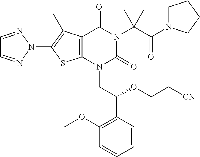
C12=C(N(CC(C3=C(OC)C=CC=C3)OCC[CN])C(=O)N(C(C(N3CCCC3)=O)(C)C)C1=O)SC(N1N=CC=N1)=C2C
